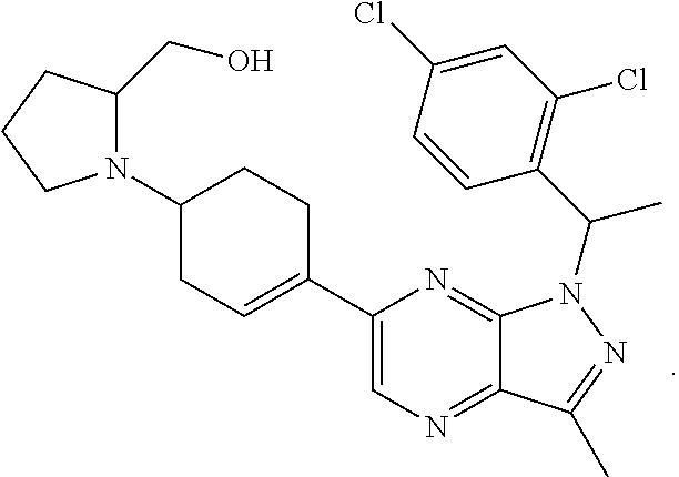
N1=C2C(=NC=C1C1=CCC(N3C(CO)CCC3)CC1)C(C)=NN2C(C1=C(Cl)C=C(Cl)C=C1)C
